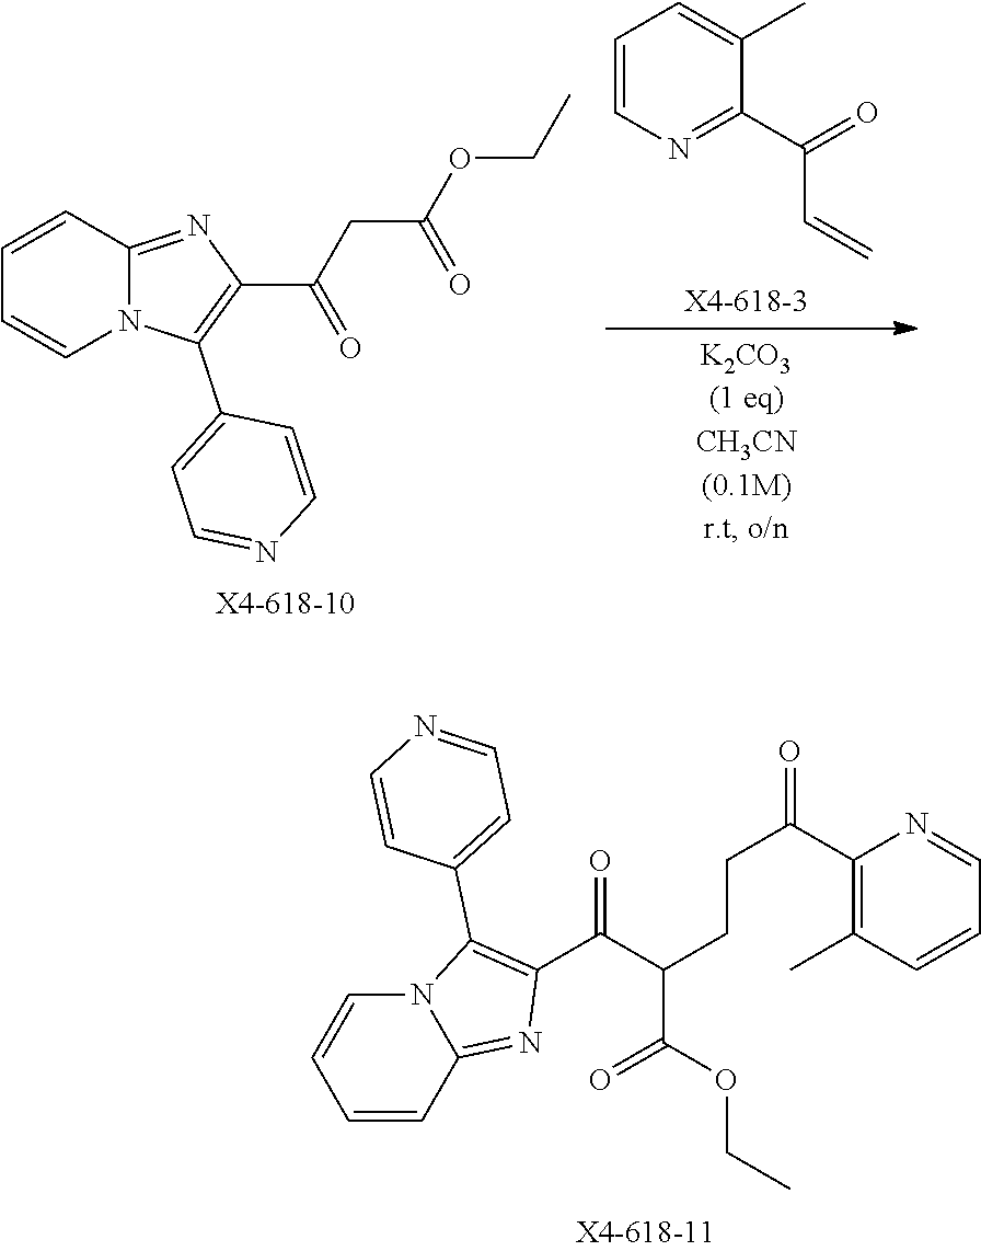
C1=CC2=NC(C(C(CCC(=O)C3=C(C)C=CC=N3)C(OCC)=O)=O)=C(C3=CC=NC=C3)N2C=C1.C12=NC(C(=O)CC(=O)OCC)=C(C3=CC=NC=C3)N1C=CC=C2.C1=CN=C(C(=O)C=C)C(C)=C1
